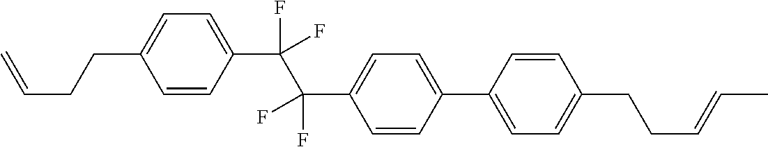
C1=CC(C(F)(F)C(C2=CC=C(C3=CC=C(CCC=CC)C=C3)C=C2)(F)F)=CC=C1CCC=C
